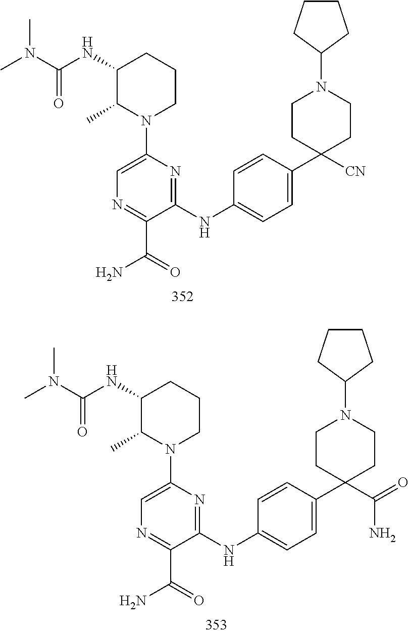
C1(NC(N(C)C)=O)C(C)N(C2=CN=C(C(=O)N)C(NC3=CC=C(C4([CN])CCN(C5CCCC5)CC4)C=C3)=N2)CCC1.C1(NC(N(C)C)=O)C(C)N(C2=CN=C(C(=O)N)C(NC3=CC=C(C4(C(=O)N)CCN(C5CCCC5)CC4)C=C3)=N2)CCC1
